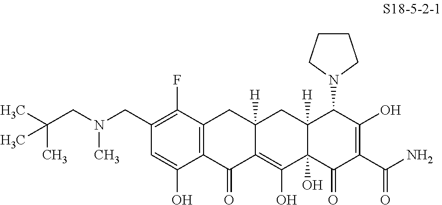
C1(CN(CC(C)(C)C)C)=C(F)C2=C(C(O)=C1)C(=O)C1=C(O)C3(O)C([H])(CC1([H])C2)C(N1CCCC1)C(O)=C(C(N)=O)C3=O
